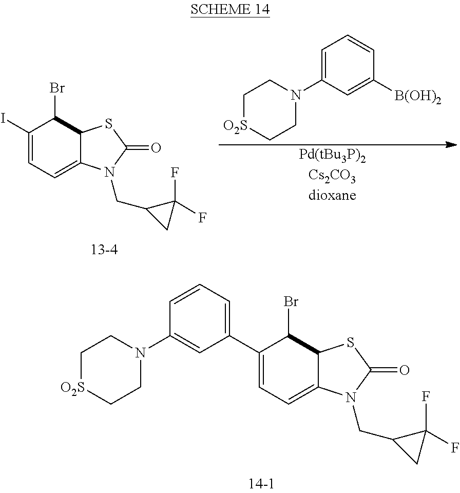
C1(I)=CC=C2C(C1Br)SC(=O)N2CC1CC1(F)F.[Pd(tBu3P)2Cs2CO3dioxane].C1=C(N2CC[O2S]CC2)C=C([B(OH)2])C=C1.C1(C2=CC=CC(N3CC[O2S]CC3)=C2)=CC=C2C(C1Br)SC(=O)N2CC1CC1(F)F
